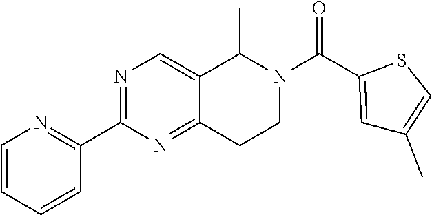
C1=CC=CC(C2=NC=C3C(=N2)CCN(C(C2=CC(C)=CS2)=O)C3C)=N1
